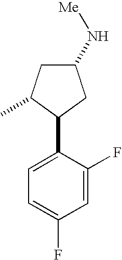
C1(C2C(C)CC(N[Me])C2)=CC=C(F)C=C1F
